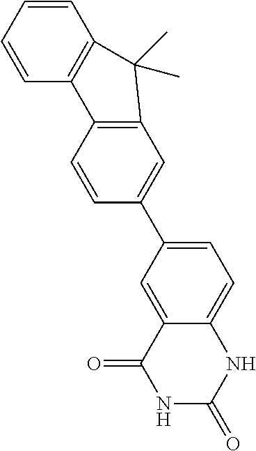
C12=CC(C3=CC4=C(C=C3)C3=C(C=CC=C3)C4(C)C)=CC=C1NC(=O)NC2=O
